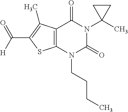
C12=C(N(CCCC)C(=O)N(C3(C)CC3)C1=O)SC(C(=O)[H])=C2C
